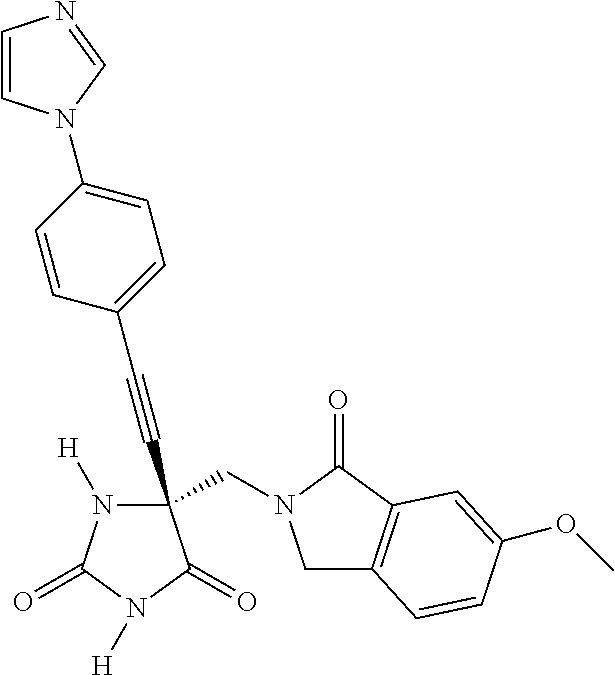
C(#CC1(CN2CC3=C(C2=O)C=C(OC)C=C3)N([H])C(=O)N([H])C1=O)C1=CC=C(N2C=CN=C2)C=C1
